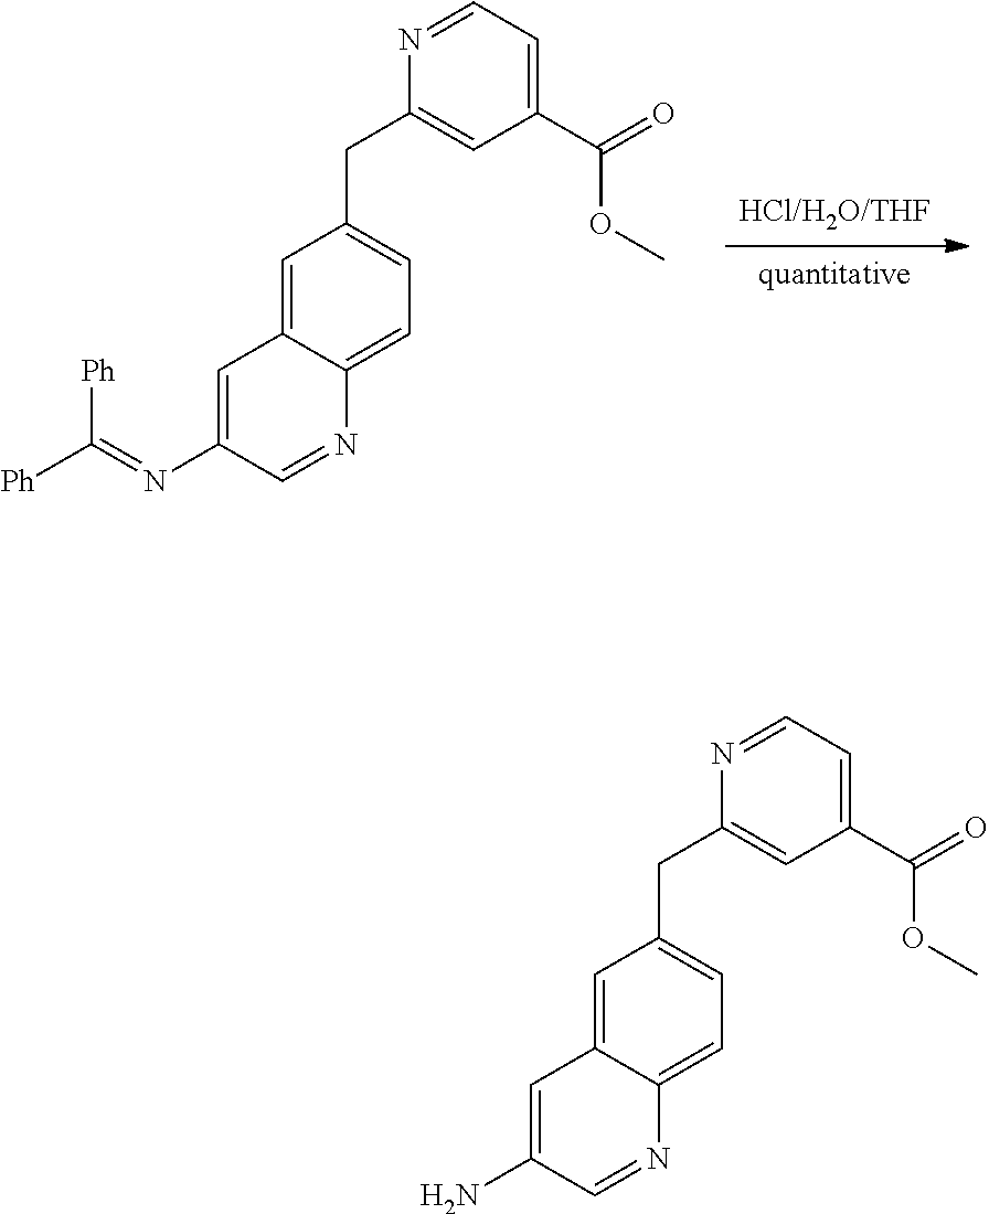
[HCl/H2O/THF].[quantitative].C1=C2C(=CC=C1CC1=CC(C(=O)OC)=CC=N1)N=CC(N=C([Ph])[Ph])=C2.C1=C2C(=CC=C1CC1=CC(C(=O)OC)=CC=N1)N=CC(N)=C2
